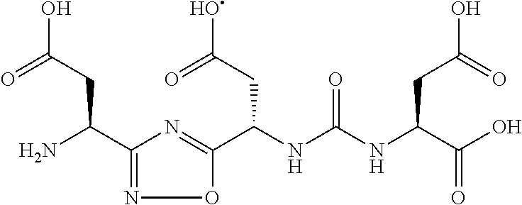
C(NC(NC(C(O)=O)CC(=O)O)=O)(C1=NC(C(N)CC(=O)O)=NO1)CC(=O)O
